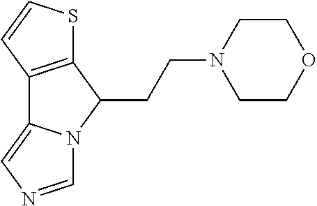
C1CN(CCC2C3=C(C4=CN=CN24)C=CS3)CCO1
